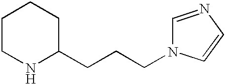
C1CNC(CCCN2C=NC=C2)CC1
